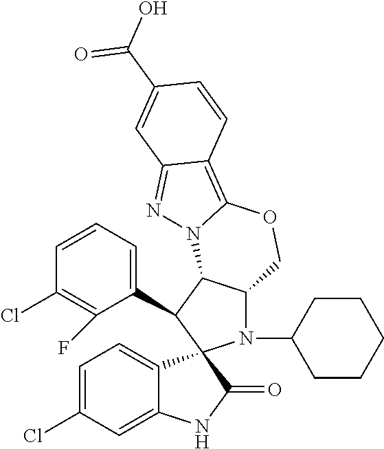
C1=CC=C(C2C3C(N(C4CCCCC4)C24C2=CC=C(Cl)C=C2NC4=O)COC2=C4C(=NN32)C=C(C(O)=O)C=C4)C(F)=C1Cl
